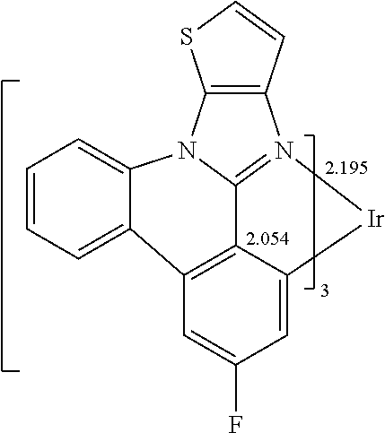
C1=CC=C2C3=C4C5=N(C6=C(N5C2=C1)SC=C6)[Ir]C4=CC(F)=C3
